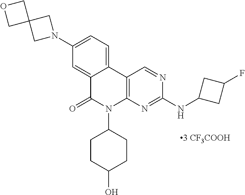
C12=C(N=C(NC3CC(F)C3)N=C1)N(C1CCC(O)CC1)C(=O)C1=CC(N3CC4(C3)COC4)=CC=C21
